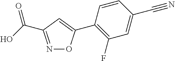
N1=C(C(O)=O)C=C(C2=C(F)C=C(C#N)C=C2)O1
